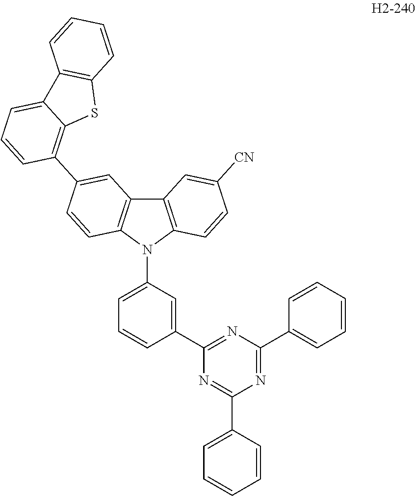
C1=CC=C(N2C3=C(C4=C2C=CC(C2=C5C(=CC=C2)C2=C(S5)C=CC=C2)=C4)C=C([CN])C=C3)C=C1C1=NC(C2=CC=CC=C2)=NC(C2=CC=CC=C2)=N1
